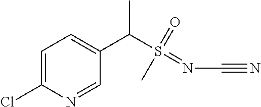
C1=C(Cl)N=CC(C(S(=NC#N)(=O)C)C)=C1
